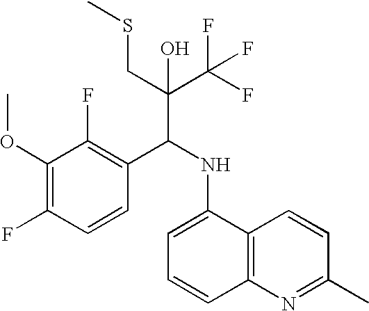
C1(OC)=C(F)C=CC(C(NC2=CC=CC3=C2C=CC(C)=N3)C(C(F)(F)F)(CSC)O)=C1F
